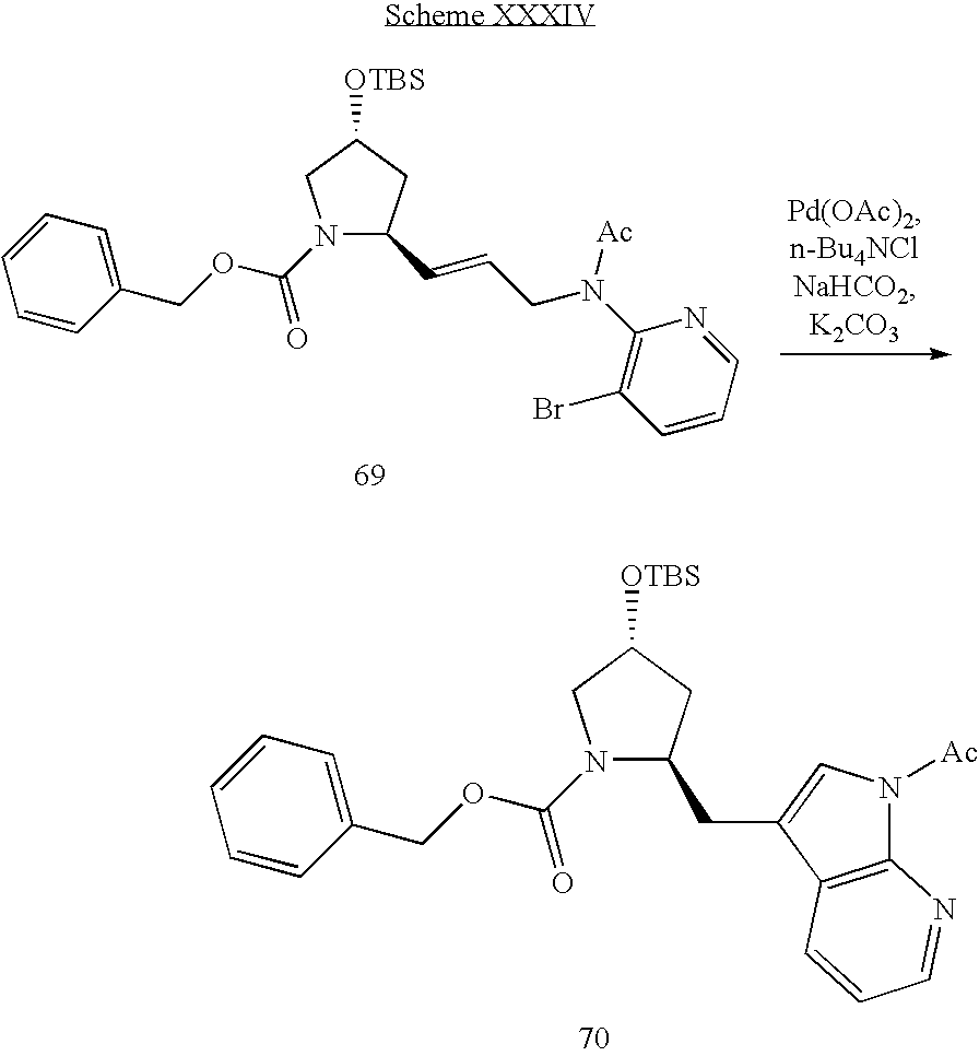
N1(C(OCC2=CC=CC=C2)=O)C(CC2=CN([Ac])C3=C2C=CC=N3)CC([OTBS])C1.N1(C(OCC2=CC=CC=C2)=O)C(C=CCN(C2=C(Br)C=CC=N2)[Ac])CC([OTBS])C1
